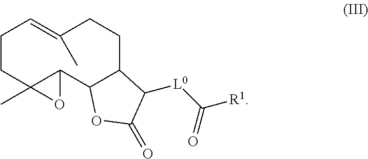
C1CC2(C)C(C3C(CCC(C)=C1)C([L0]C([R1])=O)C(=O)O3)O2
